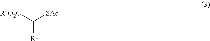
C([R1])([R4O2C])[SAc]
